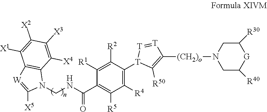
C1(C(=O)NCN2C3=C([W]=C2[X5])C([X1])=C([X2])C([X3])=C3[X4])=C([R5])C([R4])=C([T]2C([R50])=C([(CH2)o]N3CC([R40])[G]C([R30])C3)[T]=[T]2)C([R2])=C1[R1].[H]
